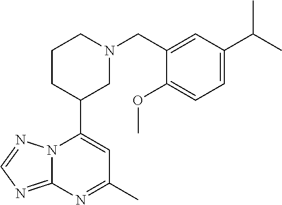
N12C(=NC=N1)N=C(C)C=C2C1CN(CC2=CC(C(C)C)=CC=C2OC)CCC1
